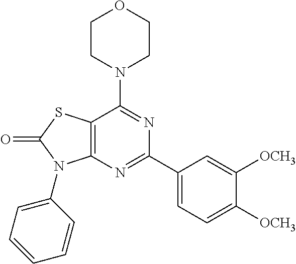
C1CN(C2=NC(C3=CC=C([OCH3])C([OCH3])=C3)=NC3=C2SC(=O)N3C2=CC=CC=C2)CCO1
